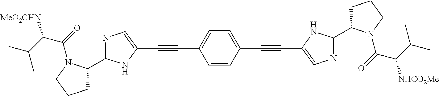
N1=C(C2CCCN2C(=O)C(C(C)C)[MeO2CHN])NC(C#CC2=CC=C(C#CC3=CN=C(C4CCCN4C(=O)C(C(C)C)[NHCO2Me])N3)C=C2)=C1
